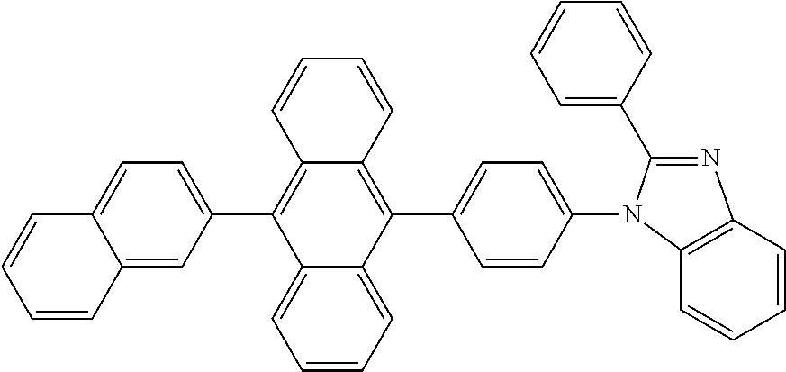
C12=CC(C3=C4C(=C(C5=CC=C(N6C(C7=CC=CC=C7)=NC7=C6C=CC=C7)C=C5)C5=CC=CC=C35)C=CC=C4)=CC=C1C=CC=C2
